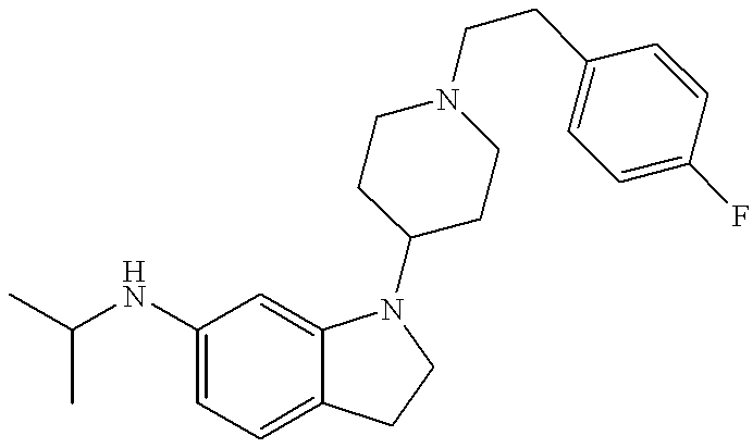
C1(NC(C)C)=CC=C2C(=C1)N(C1CCN(CCC3=CC=C(F)C=C3)CC1)CC2
